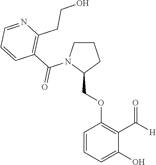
C(OC1=C(C([H])=O)C(O)=CC=C1)C1N(C(C2=C(CCO)N=CC=C2)=O)CCC1
